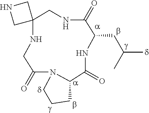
C1(=O)C2N(CCC2)C(=O)CNC2(CNC2)CNC(=O)C(CC(C)C)N1
